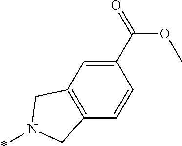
C1(C(=O)OC)=CC2=C(C=C1)CN(*)C2
